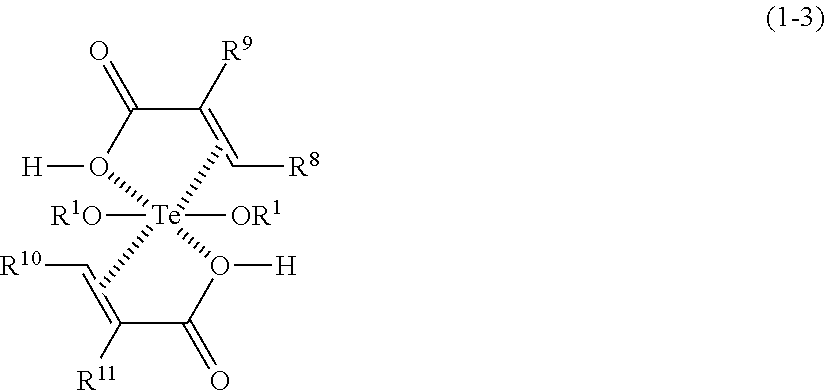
C(C([R9])=C[R8])(O([H])[Te](O(C(C([R11])=C[R10])=O)[H])(C)(C)([OR1])[R1O])=O
